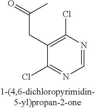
C1=NC(Cl)=C(CC(=O)C)C(Cl)=N1
